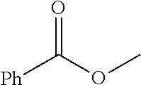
[Ph]C(OC)=O
